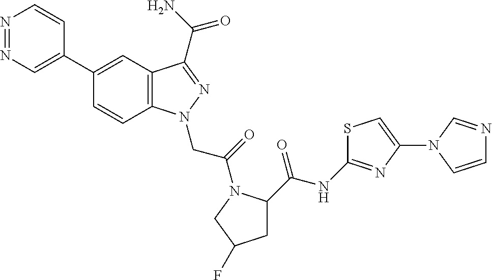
N1=NC=C(C2=CC3=C(C=C2)N(CC(=O)N2C(C(=O)NC4=NC(N5C=CN=C5)=CS4)CC(F)C2)N=C3C(=O)N)C=C1
